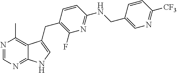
C1=C(CNC2=NC(F)=C(CC3=CNC4=NC=NC(C)=C43)C=C2)C=CC([CF3])=N1
